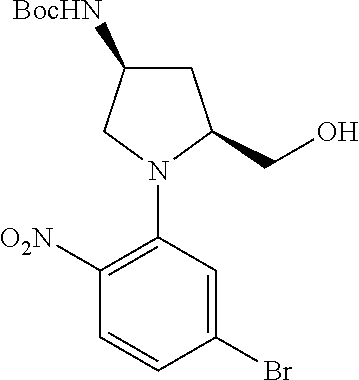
[O2N]C1=C(N2C(CO)CC([BocHN])C2)C=C(Br)C=C1
